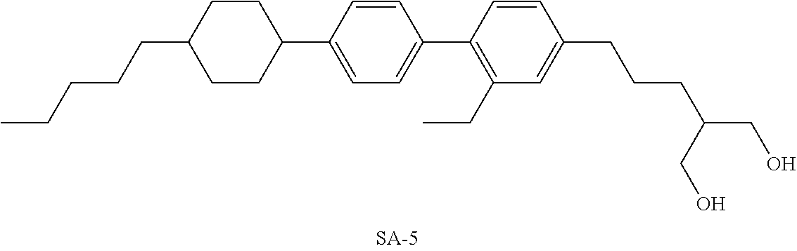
C1=CC(CCCC(CO)CO)=CC(CC)=C1C1=CC=C(C2CCC(CCCCC)CC2)C=C1
